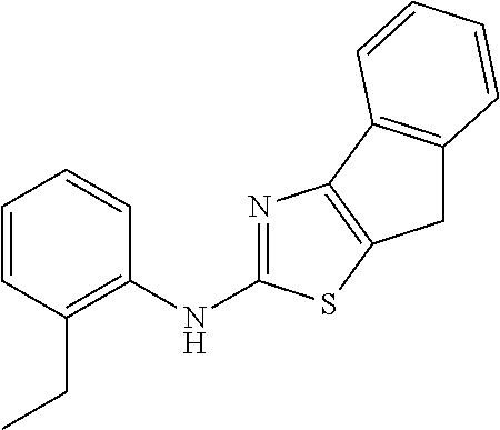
C1=CC(CC)=C(NC2=NC3=C(S2)CC2=C3C=CC=C2)C=C1
